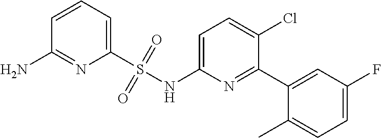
C1(S(NC2=CC=C(Cl)C(C3=CC(F)=CC=C3C)=N2)(=O)=O)=CC=CC(N)=N1
